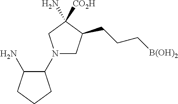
N1(C2C(N)CCC2)CC(CCC[B(OH)2])C(N)([CO2H])C1
